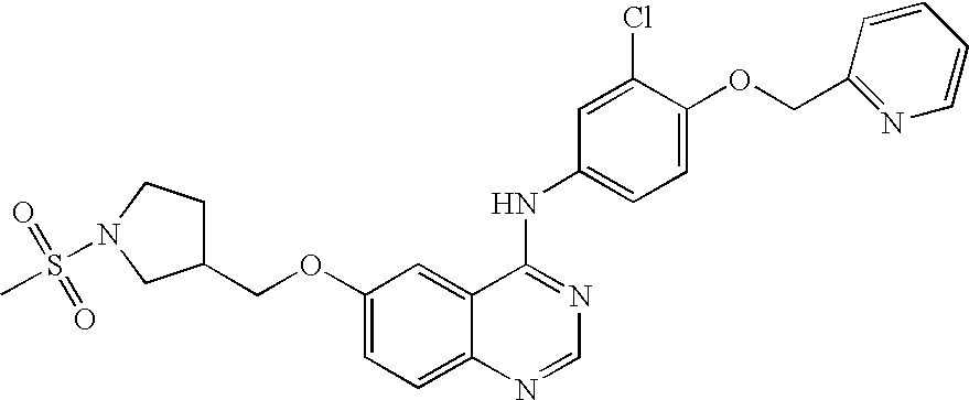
C1(COC2=CC=C3C(=C2)C(NC2=CC=C(OCC4=NC=CC=C4)C(Cl)=C2)=NC=N3)CCN(S(C)(=O)=O)C1
